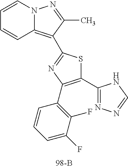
C1=CN2C(=C(C3=NC(C4=C(F)C(F)=CC=C4)=C(C4=NN=CN4)S3)C(C)=N2)C=C1
